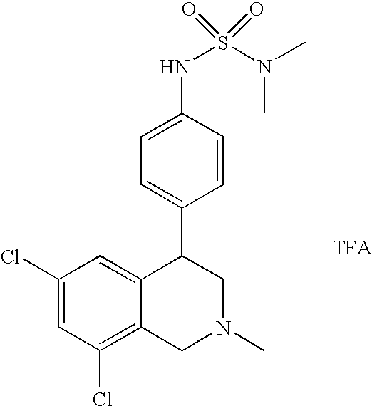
C1(Cl)=C2C(=CC(Cl)=C1)C(C1=CC=C(NS(N(C)C)(=O)=O)C=C1)CN(C)C2
